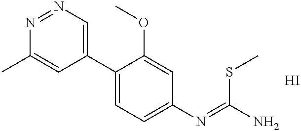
C1(C2=CC=C(N=C(N)SC)C=C2OC)=CN=NC(C)=C1.I
